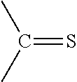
S=C(C)C
